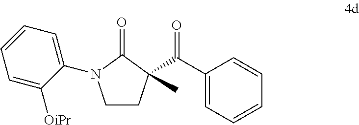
C1CC(C(C2=CC=CC=C2)=O)(C)C(=O)N1C1=CC=CC=C1[OiPr]
